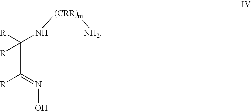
C(C([R])([R])N[(CRR)m][NH2])([R])=NO
